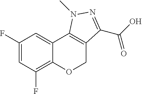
C1(F)=CC(F)=C2C(=C1)C1=C(CO2)C(C(O)=O)=NN1C
